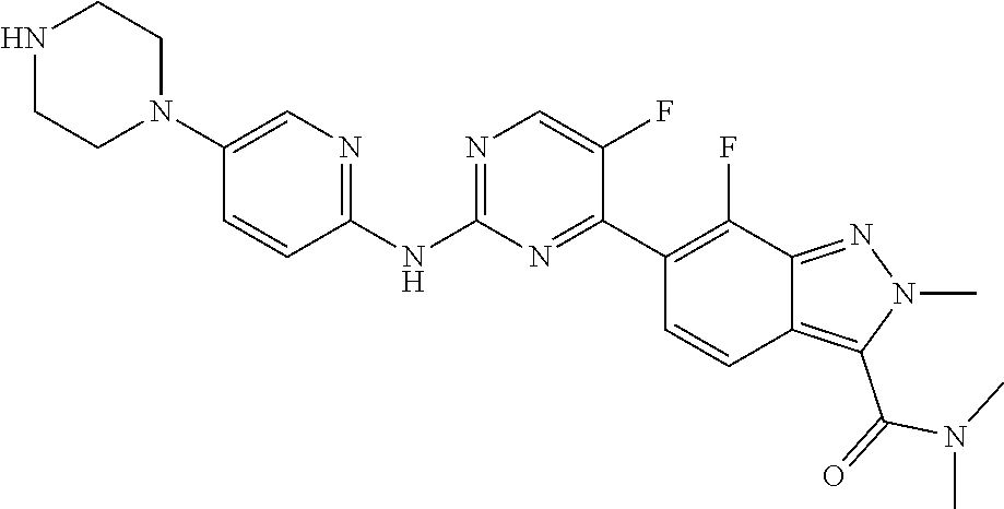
C1(NC2=NC=C(F)C(C3=C(F)C4=NN(C)C(C(=O)N(C)C)=C4C=C3)=N2)=NC=C(N2CCNCC2)C=C1
